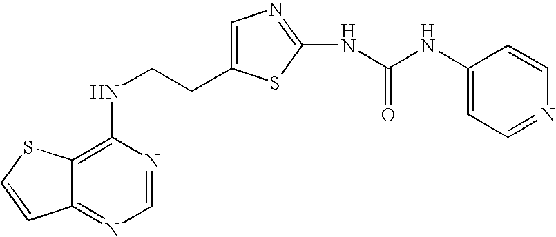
C(CNC1=C2C(=NC=N1)C=CS2)C1=CN=C(NC(=O)NC2=CC=NC=C2)S1
